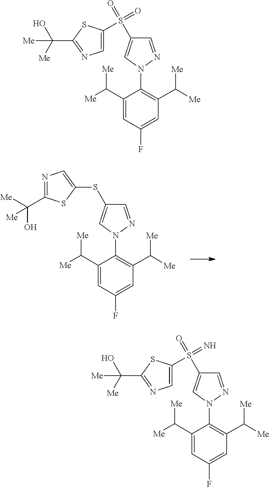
C1(N2N=CC(SC3=CN=C(C([Me])(O)[Me])S3)=C2)=C(C([Me])[Me])C=C(F)C=C1C([Me])[Me].C1(N2N=CC(S(=O)(=O)C3=CN=C(C([Me])(O)[Me])S3)=C2)=C(C([Me])[Me])C=C(F)C=C1C([Me])[Me].C1(N2N=CC(S(=O)(=N)C3=CN=C(C([Me])(O)[Me])S3)=C2)=C(C([Me])[Me])C=C(F)C=C1C([Me])[Me]
